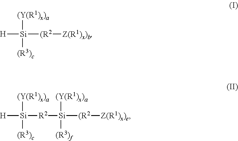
[(Y(R1)x)a][Si]([(R3)c])([(R2][Z(R1)x)b])[H].[(Y(R1)x)a][Si]([(R3)c])([R2][Si]([(Y(R1)x)a])([(R3)f])[(R2][Z(R1)x)e])[H]
